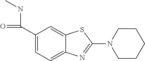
C1(C(NC)=O)=CC=C2C(=C1)SC(N1CCCCC1)=N2
